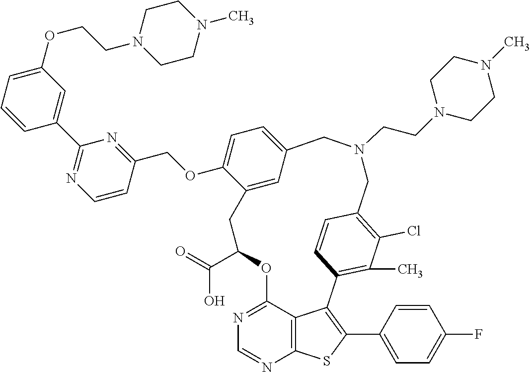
O(C1=CC=C2C=C1CC(C(O)=O)OC1=NC=NC3=C1C(=C(C1=CC=C(F)C=C1)S3)C1=C(C)C(Cl)=C(C=C1)CN(CCN1CCN(C)CC1)C2)CC1=NC(C2=CC(OCCN3CCN(C)CC3)=CC=C2)=NC=C1
